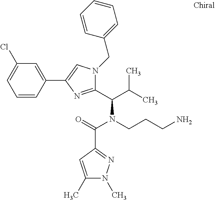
C1=CC(C2=CN(CC3=CC=CC=C3)C(C(C(C)C)N(CCCN)C(=O)C3=NN(C)C(C)=C3)=N2)=CC(Cl)=C1
